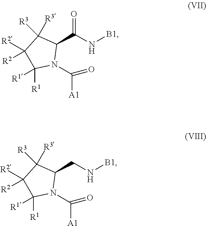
C1(C(=O)N[B1])C([R3])([R3])C([R2])([R2])C([R1])([R1])N1C(=O)[A1].C1(CN[B1])C([R3])([R3])C([R2])([R2])C([R1])([R1])N1C(=O)[A1]
